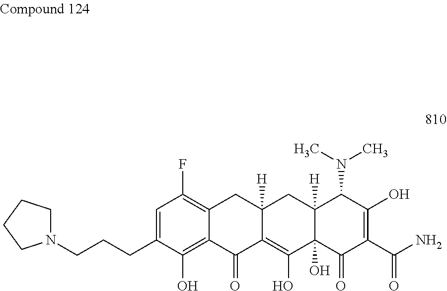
C1=C(CCCN2CCCC2)C(O)=C2C(=C1F)CC1([H])C(=C(O)C3(O)C([H])(C1)C(N(C)C)C(O)=C(C(=O)N)C3=O)C2=O
